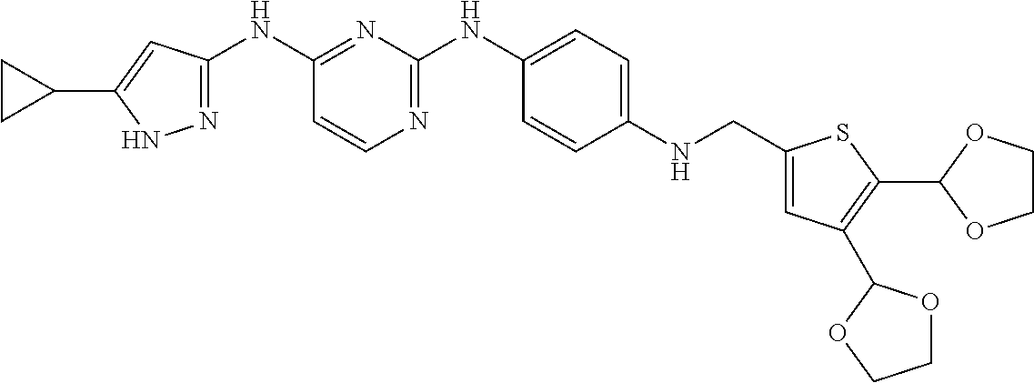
N1=C(NC2=CC=C(NCC3=CC(C4OCCO4)=C(C4OCCO4)S3)C=C2)N=C(NC2=NNC(C3CC3)=C2)C=C1
